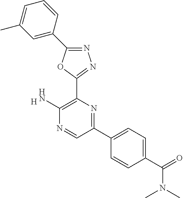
[H].C1(N)=C(C2=NN=C(C3=CC(C)=CC=C3)O2)N=C(C2=CC=C(C(N(C)C)=O)C=C2)C=N1
